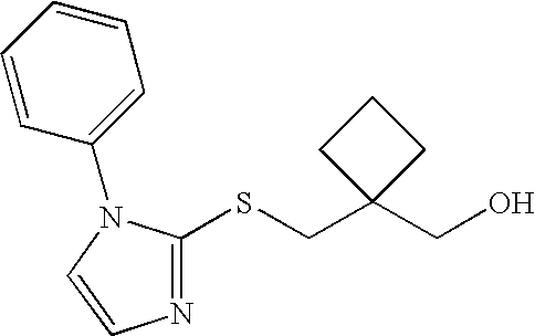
C1(CO)(CSC2=NC=CN2C2=CC=CC=C2)CCC1
